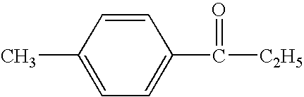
CC1=CC=C(C(=O)[C2H5])C=C1
